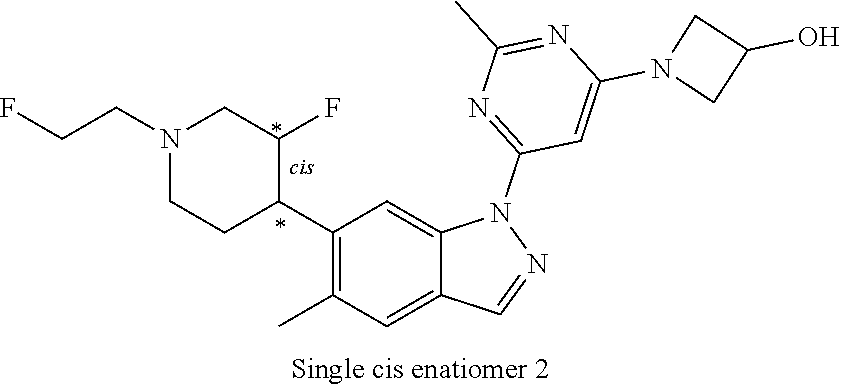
N1(CCF)CCC(C2=C(C)C=C3C(=C2)N(C2=NC(C)=NC(N4CC(O)C4)=C2)N=C3)C(F)C1
